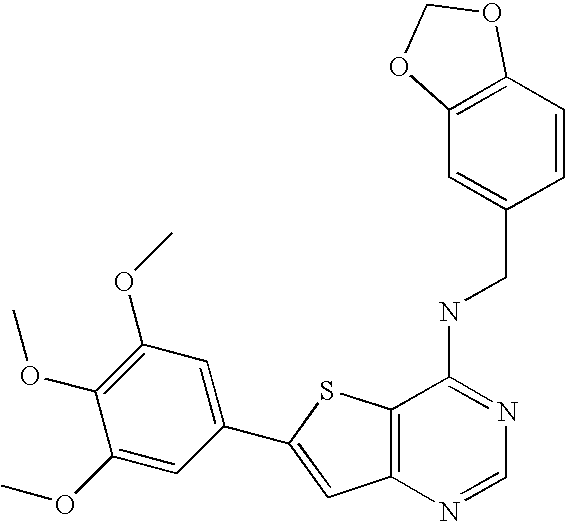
C12=C(N=CN=C1NCC1=CC3=C(C=C1)OCO3)C=C(C1=CC(OC)=C(OC)C(OC)=C1)S2
